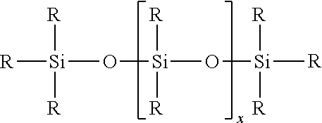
[Si](O[Si]([R])([R])O[Si]([R])([R])[R])([R])([R])[R]
